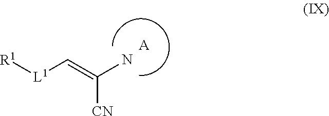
[R1][L1]C=C(N)[CN].[A]
